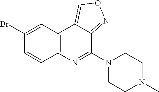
C12=C(C=C(Br)C=C1)C1=CON=C1C(N1CCN(C)CC1)=N2
